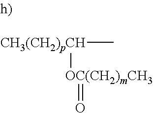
[CH3(CH2)pCH](C)[OC(CH2)mCH3]=O
